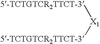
[5-TCTGTCR2TTCT-3][X1][5-TCTGTCR2TTCT-3]
